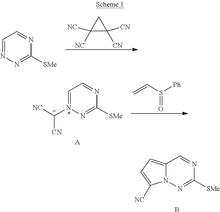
C12=CC=C([NC])N1N=C([SMe])N=C2.B.C1([NC])([NC])C([CN])([CN])C1.C1=NN=C([SMe])N=C1.C1=[N+]([C-]([NC])[CN])N=C([SMe])N=C1.[A].C=CS([Ph])=O
